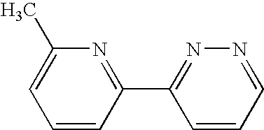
C1=CC(C2=NN=CC=C2)=NC(C)=C1
